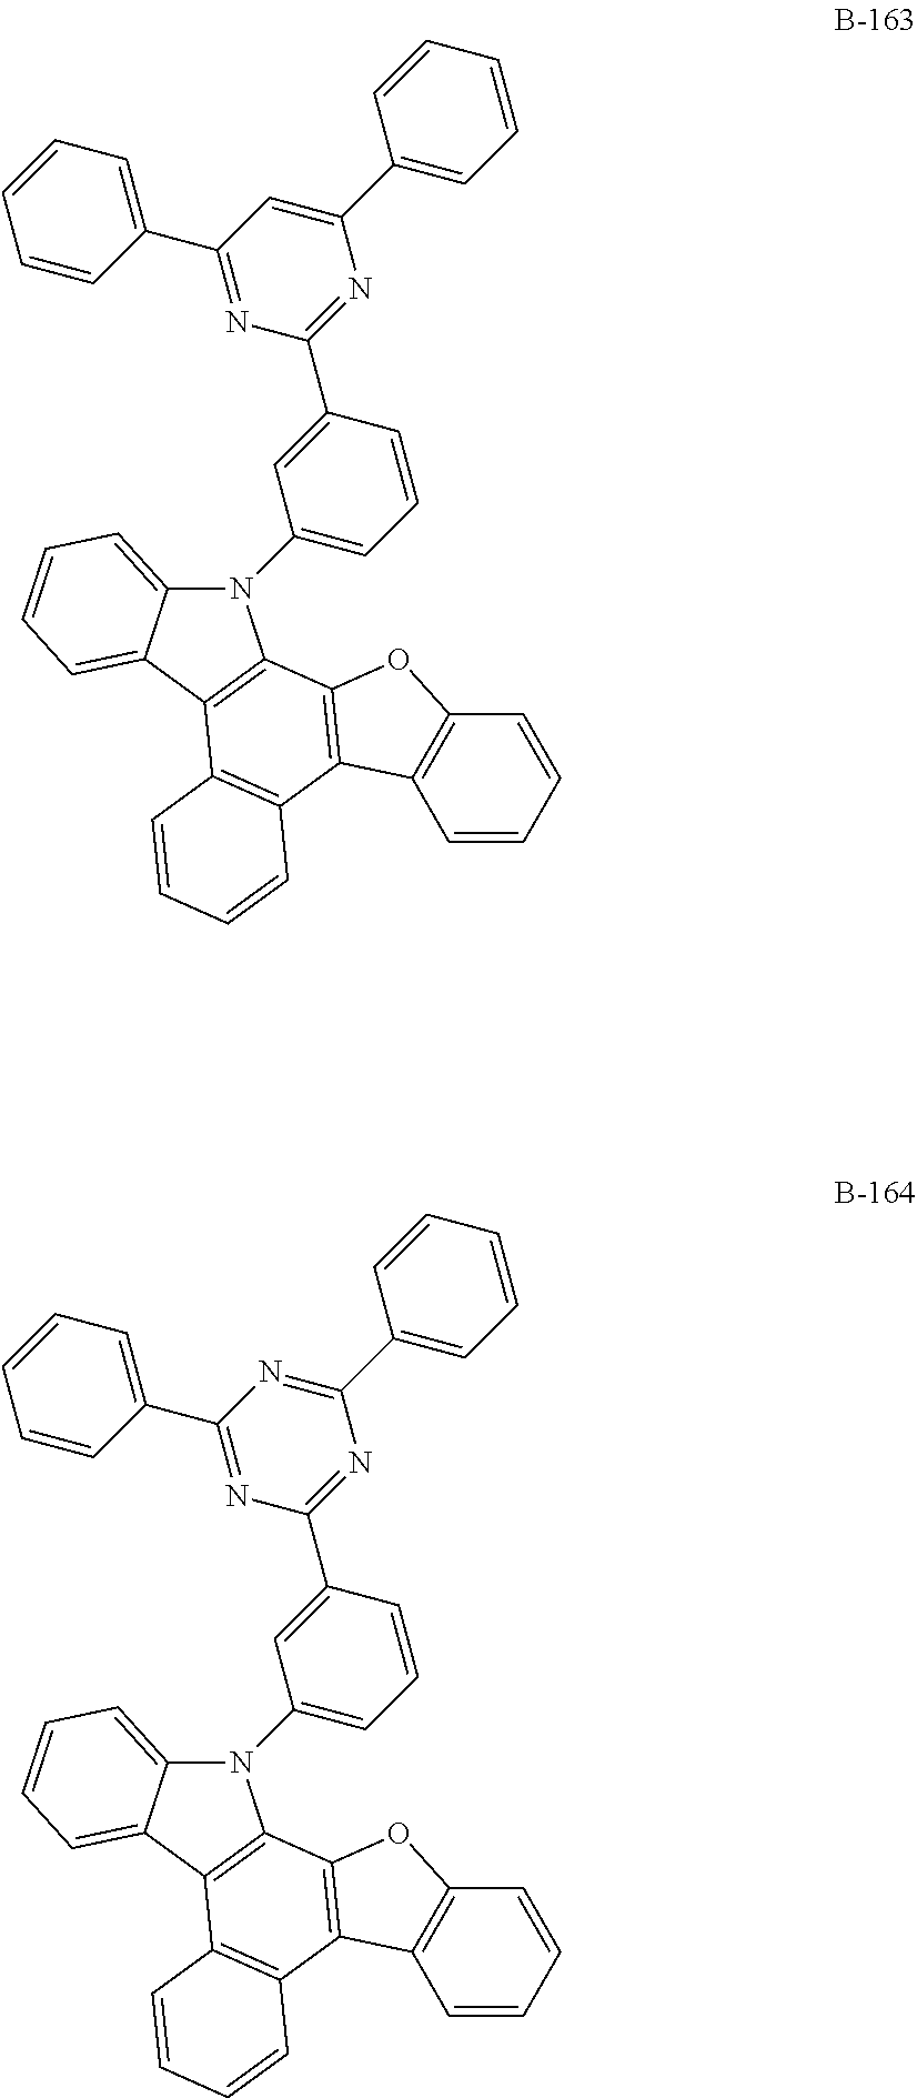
C12=CC=CC=C1C1=C(C3=C(C4=C1C=CC=C4)C1=C(O3)C=CC=C1)N2C1=CC=CC(C2=NC(C3=CC=CC=C3)=CC(C3=CC=CC=C3)=N2)=C1.C12=CC=CC=C1C1=C(C3=C(C4=C1C=CC=C4)C1=C(O3)C=CC=C1)N2C1=CC=CC(C2=NC(C3=CC=CC=C3)=NC(C3=CC=CC=C3)=N2)=C1
